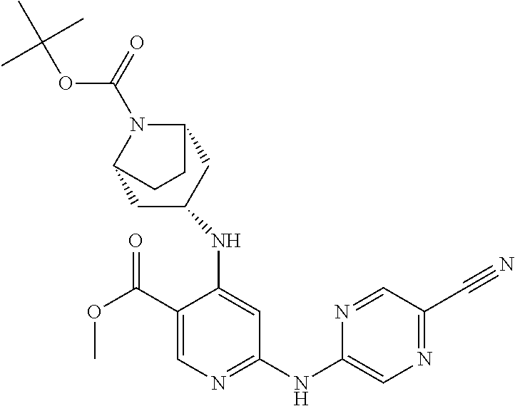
C1(NC2=CN=C(C#N)C=N2)=NC=C(C(OC)=O)C(NC2CC3N(C(OC(C)(C)C)=O)C(C2)CC3)=C1
